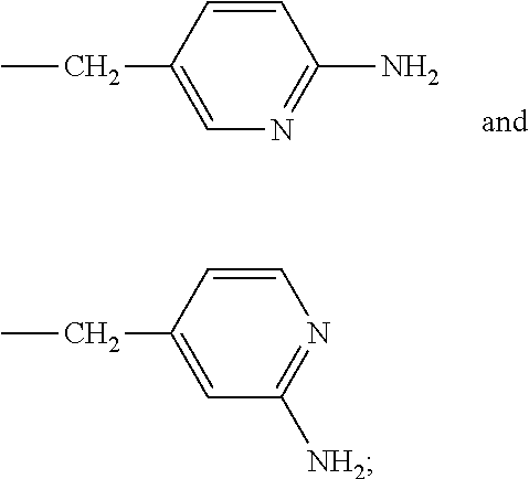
CCC1=CN=C(N)C=C1.CCC1=CC([NH2])=NC=C1
